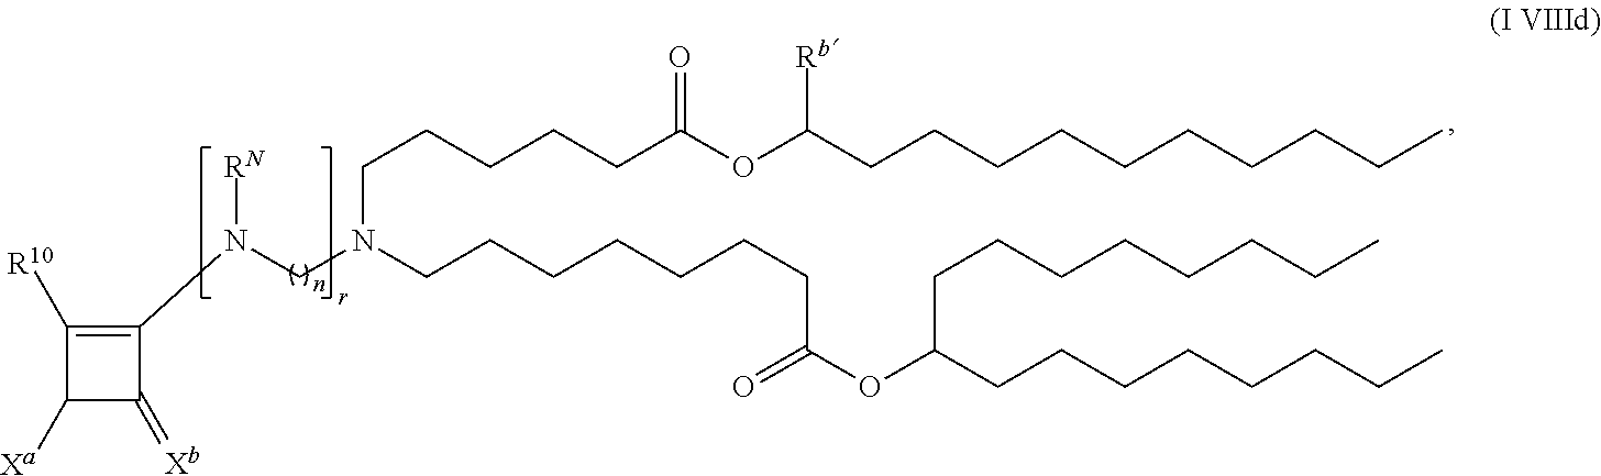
C1(N([RN])CN(CCCCCC(OC(CCCCCCCCCC)[Rb])=O)CCCCCCCC(=O)OC(CCCCCCCC)CCCCCCCC)=C([R10])C([Xa])C1=[Xb]
